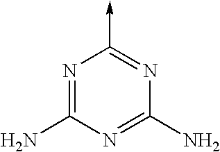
N1=C(N)N=C(N)N=C1->C
